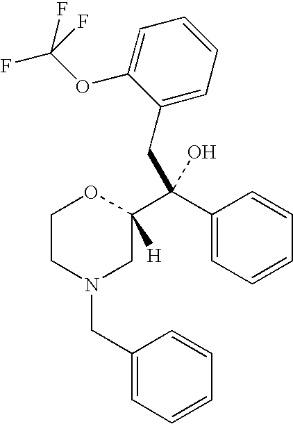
C1CN(CC2=CC=CC=C2)CC(C(C2=CC=CC=C2)(O)CC2=CC=CC=C2OC(F)(F)F)([H])O1
